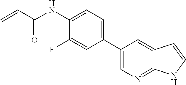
FC1=CC(C2=CN=C3C(=C2)C=CN3)=CC=C1NC(C=C)=O
